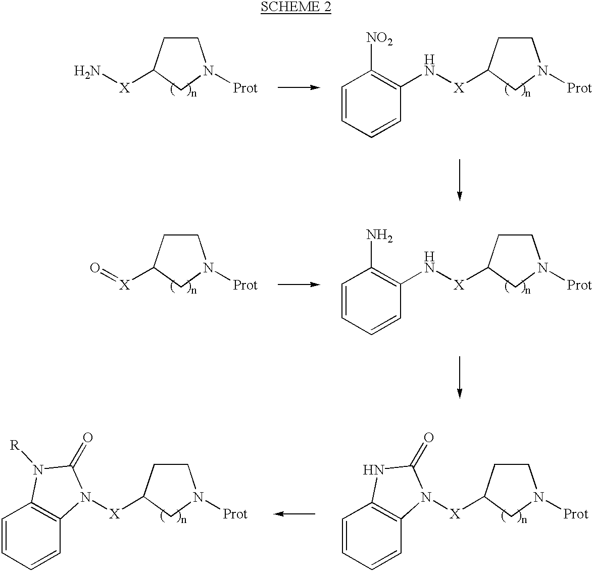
N[X]C1CCN([Prot])C1.C1=CC=CC(N[X]C2CCN([Prot])C2)=C1[NO2].O=[X]C1CCN([Prot])C1.C1=CC=CC(N[X]C2CCN([Prot])C2)=C1N.C1=CC=CC2=C1N([R])C(=O)N2[X]C1CCN([Prot])C1.C1=CC=CC2=C1NC(=O)N2[X]C1CCN([Prot])C1
